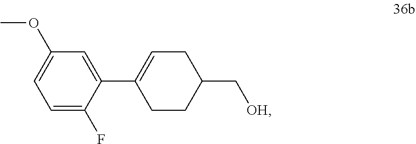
C1=C(F)C(C2=CCC(C[OH])CC2)=CC(OC)=C1
